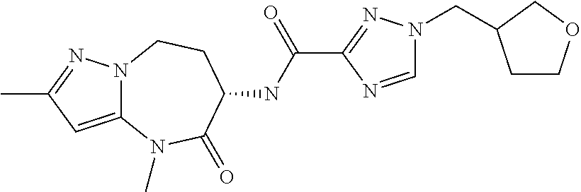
N12C(=CC(C)=N1)N(C)C(=O)C(NC(C1=NN(CC3CCOC3)C=N1)=O)CC2
